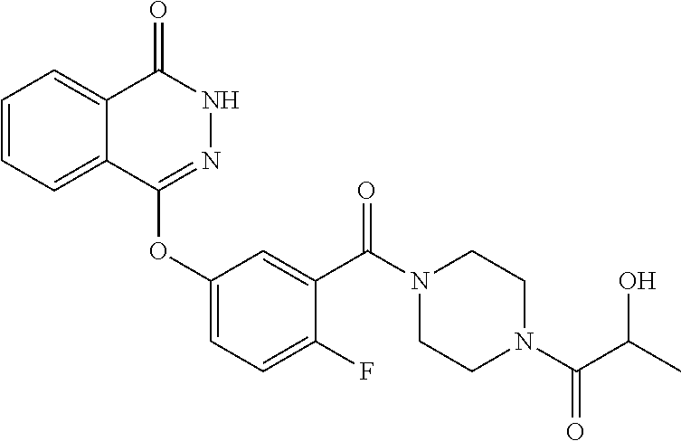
C1=CC=C2C(=C1)C(=O)NN=C2OC1=CC=C(F)C(C(N2CCN(C(C(C)O)=O)CC2)=O)=C1
